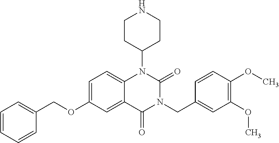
C1=C(OCC2=CC=CC=C2)C=C2C(=C1)N(C1CCNCC1)C(=O)N(CC1=CC(OC)=C(OC)C=C1)C2=O
